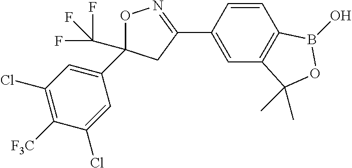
O1C(C2=CC(Cl)=C([F3C])C(Cl)=C2)(C(F)(F)F)CC(C2=CC3=C(C=C2)B(O)OC3(C)C)=N1
